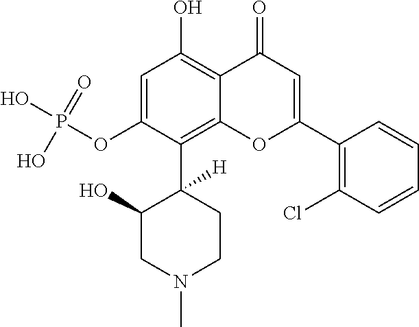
C1=C(OP(O)(O)=O)C(C2([H])C(O)CN(C)CC2)=C2C(=C1O)C(=O)C=C(C1=C(Cl)C=CC=C1)O2
